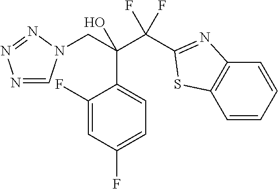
N1=CN(CC(C(F)(F)C2=NC3=C(C=CC=C3)S2)(O)C2=CC=C(F)C=C2F)N=N1
